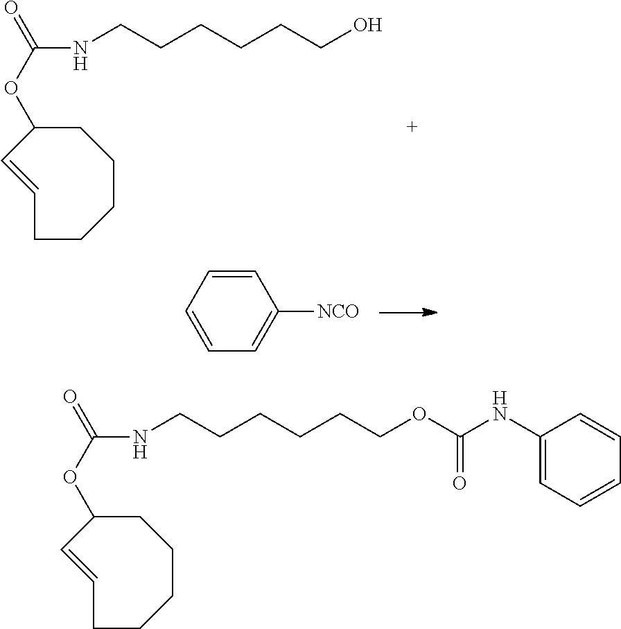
C1=CCCCCCC1OC(NCCCCCCO)=O.C1=CC=CC=C1[NCO].C1=CCCCCCC1OC(NCCCCCCOC(NC1=CC=CC=C1)=O)=O
